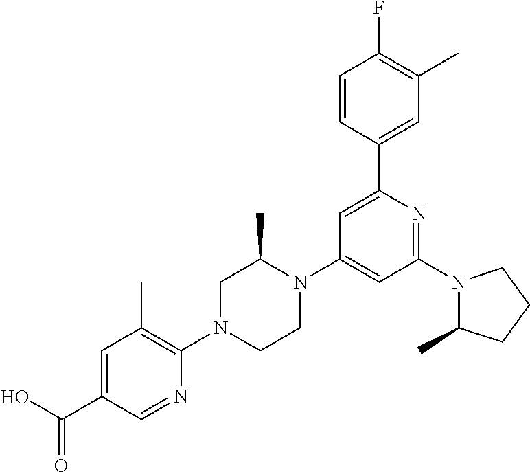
N1(C2=NC(C3=CC(C)=C(F)C=C3)=CC(N3C(C)CN(C4=C(C)C=C(C(O)=O)C=N4)CC3)=C2)C(C)CCC1
